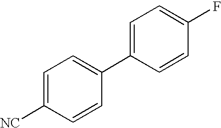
C1=C([NC])C=CC(C2=CC=C(F)C=C2)=C1
